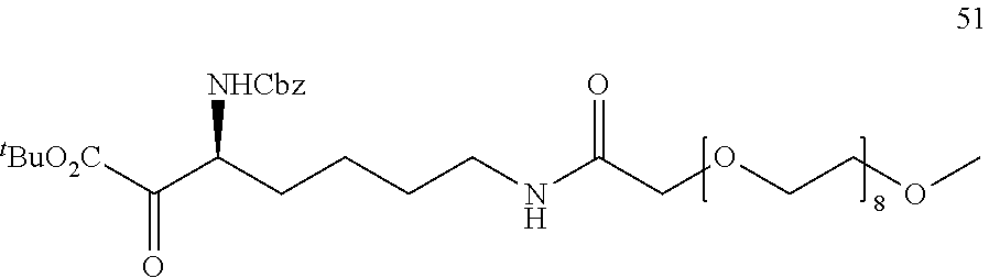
C(COCCOC)(NCCCCC(C([tBuO2C])=O)[NHCbz])=O
